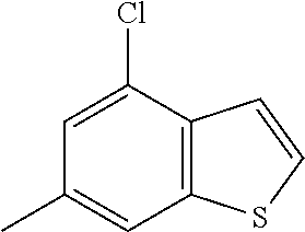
C12=C(C(Cl)=CC(C)=C1)C=CS2
